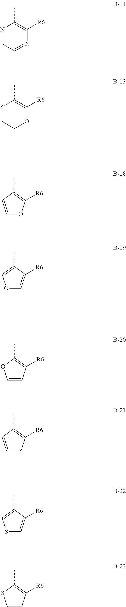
N1=CC=NC([R6])=C1C.S1CCOC([R6])=C1C.C1(C)=C([R6])OC=C1.C1(C)=COC=C1[R6].C1(C)=C([R6])C=CO1.CC1=C([R6])SC=C1.CC1=CSC=C1[R6].CC1=C([R6])C=CS1
